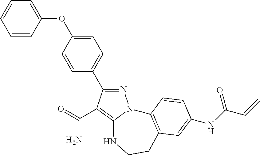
N12C(=C(C(N)=O)C(C3=CC=C(OC4=CC=CC=C4)C=C3)=N1)NCCC1=C2C=CC(NC(C=C)=O)=C1
